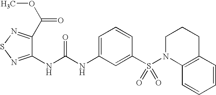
C1(NC(NC2=CC=CC(S(=O)(N3C4=C(CCC3)C=CC=C4)=O)=C2)=O)=NSN=C1C(OC)=O
